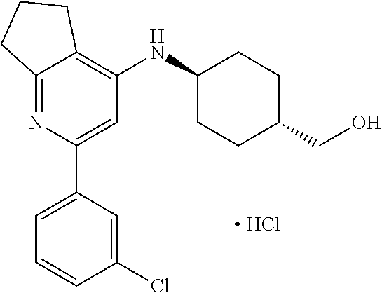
C12=NC(C3=CC=CC(Cl)=C3)=CC(NC3CCC(CO)CC3)=C1CCC2.[ HCl]
